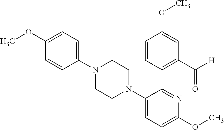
C1(N2CCN(C3=CC=C(OC)N=C3C3=C(C([H])=O)C=C(OC)C=C3)CC2)=CC=C(OC)C=C1
